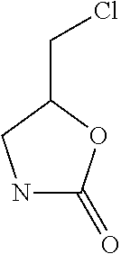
ClCC1CNC(=O)O1
